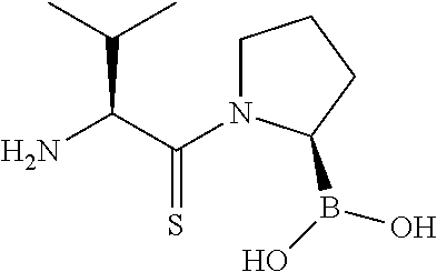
C(C(=S)N1CCCC1B(O)O)(C(C)C)N
